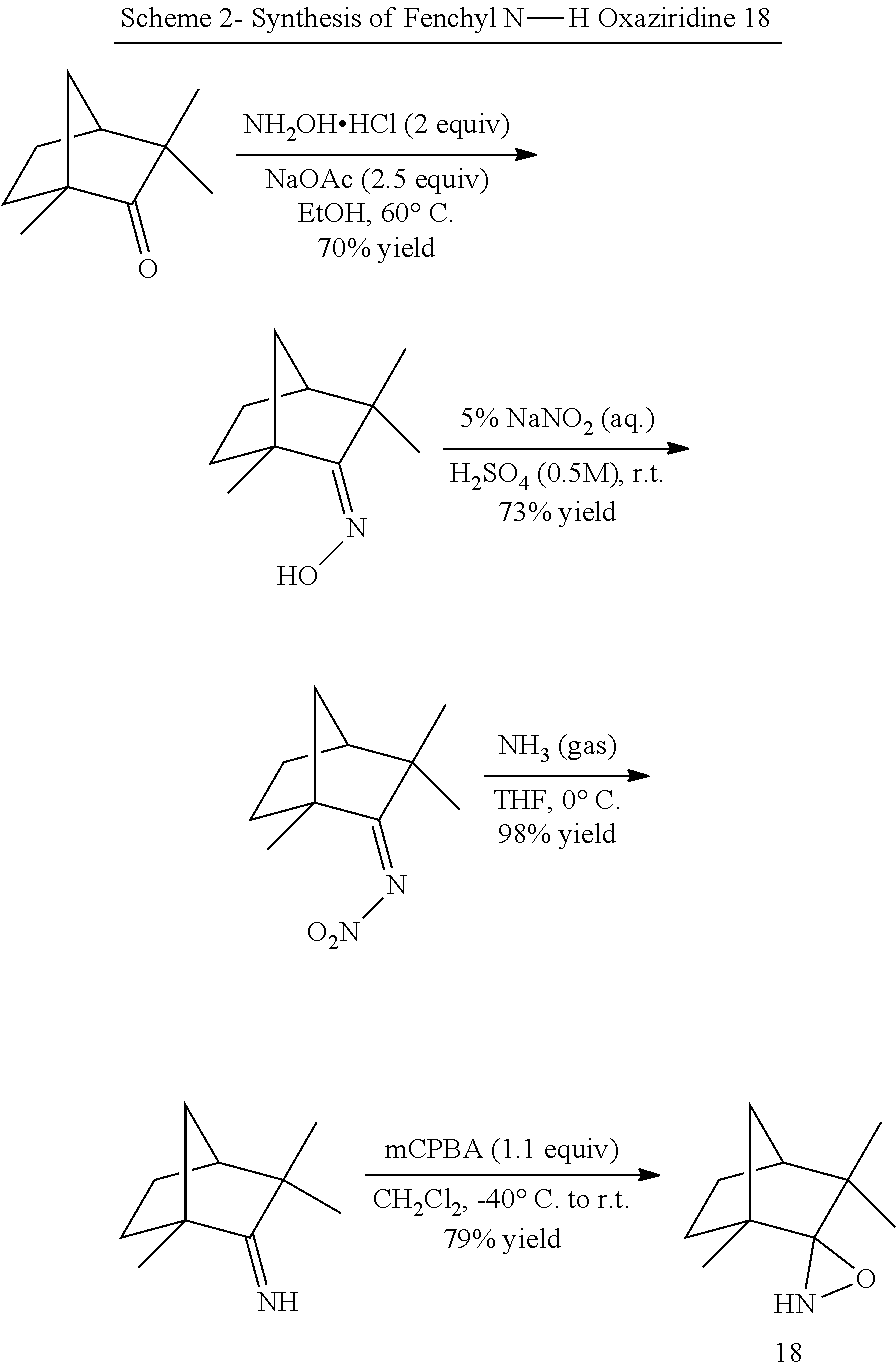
C1C2(C)C(=NO)C(C)(C)C(C1)C2.C1C2(C)C(=N[O2N])C(C)(C)C(C1)C2.C1C2(C)C(=N)C(C)(C)C(C1)C2.C1C2(C)C3(C(C)(C)C(C1)C2)NO3.C1C2(C)C(=O)C(C)(C)C(C1)C2.N[H]
